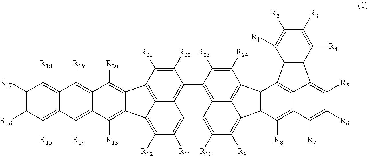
C12=C3C(=C([R10])C([R9])=C4C3=C(C3=C4C([R8])=C4C([R7])=C([R6])C([R5])=C5C6=C(C3=C45)C([R1])=C([R2])C([R3])=C6[R4])C([R24])=C1[R23])C1=C([R11])C([R12])=C3C4=C([R13])C5=C([R14])C6=C([R15])C([R16])=C([R17])C([R18])=C6C([R19])=C5C([R20])=C4C4=C3C1=C2C([R22])=C4[R21]
